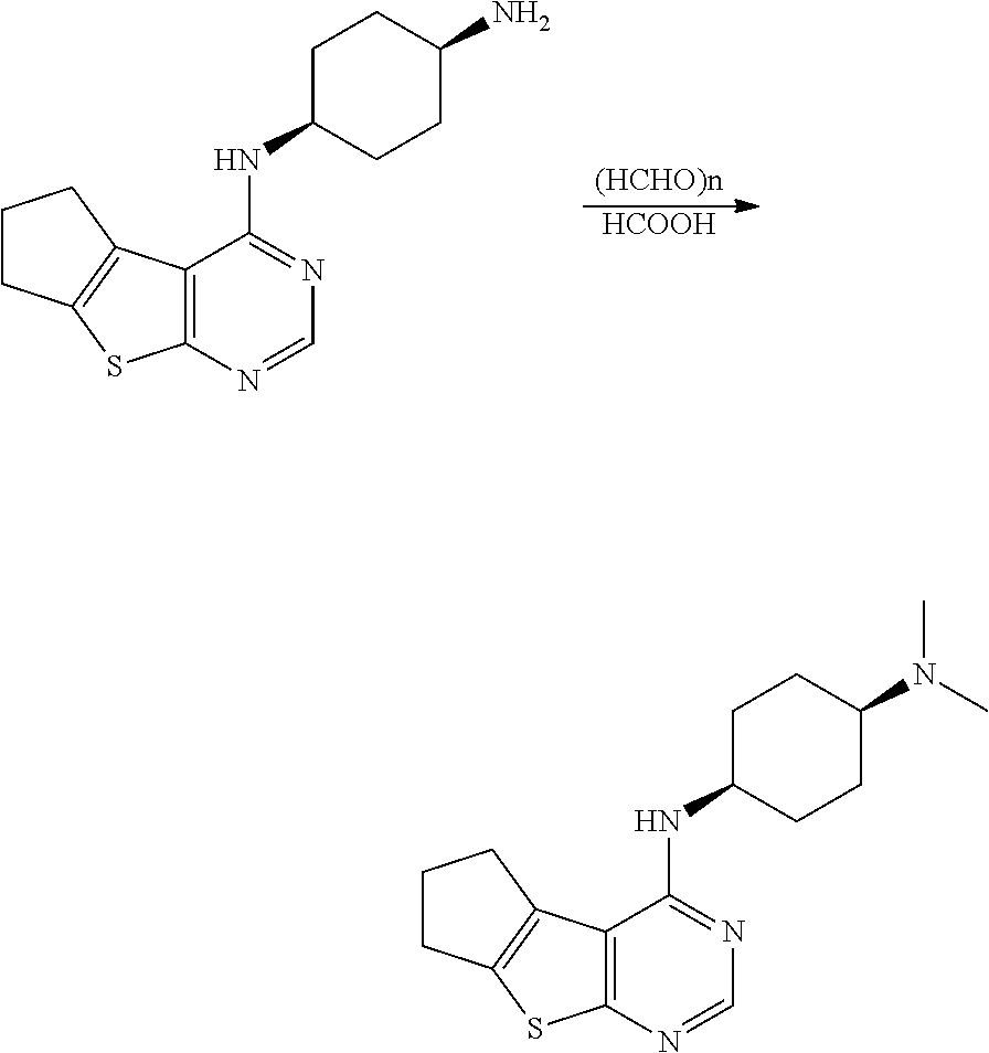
[HCOOH].C12=C(N=CN=C1NC1CCC(N)CC1)SC1=C2CCC1.C12=C(N=CN=C1NC1CCC(N(C)C)CC1)SC1=C2CCC1
